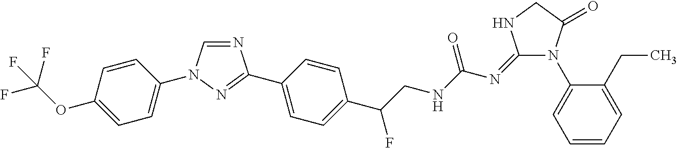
C1=CC(OC(F)(F)F)=CC=C1N1C=NC(C2=CC=C(C(CNC(N=C3N(C4=CC=CC=C4CC)C(=O)CN3)=O)F)C=C2)=N1
